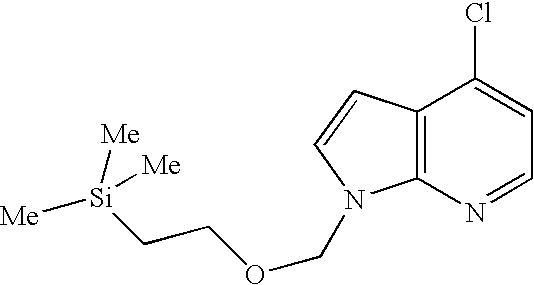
C1(Cl)=CC=NC2=C1C=CN2COCC[Si]([Me])([Me])[Me]
